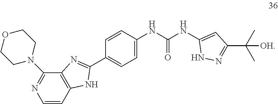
C1(NC(NC2=CC(C(C)(C)[OH])=NN2)=O)=CC=C(C2=NC3=C(N2)C=CN=C3N2CCOCC2)C=C1
